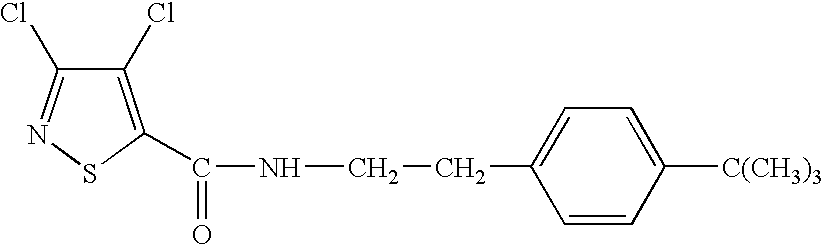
C1(Cl)=C(C(=O)NCCC2=CC=C([C(CH3)3])C=C2)SN=C1Cl
